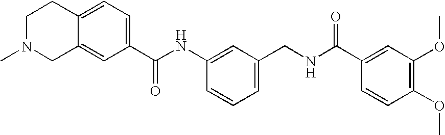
C1CC2=CC=C(C(NC3=CC(CNC(C4=CC(OC)=C(OC)C=C4)=O)=CC=C3)=O)C=C2CN1C
